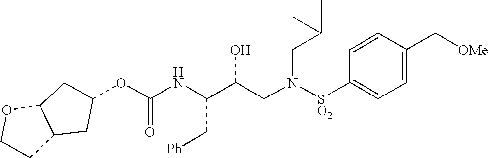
O(C(NC(C(CN([SO2]C1=CC=C(C[OMe])C=C1)CC(C)C)O)C[Ph])=O)C1CC2C(OCC2)C1
